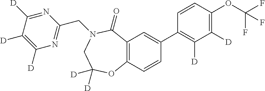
C12=C(C=CC(C3=C([D])C([D])=C(OC(F)(F)F)C=C3)=C1)OC([D])([D])CN(CC1=NC([D])=C([D])C([D])=N1)C2=O
